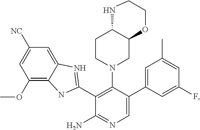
C1=C([NC])C=C2C(=C1OC)NC(C1=C(N3CC4C(CC3)NCCO4)C(C3=CC(C)=CC(F)=C3)=CN=C1N)=N2
